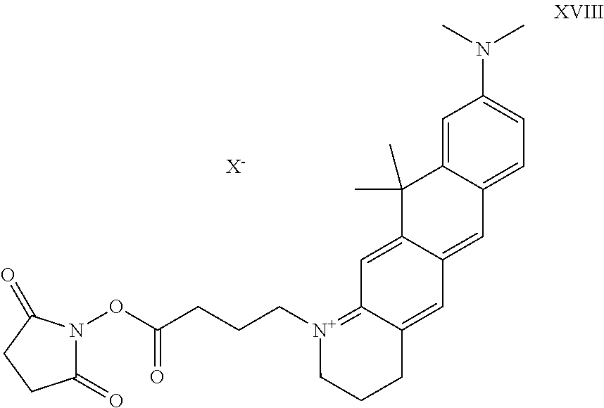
C1(=O)N(OC(=O)CCC[N+]2=C3C(=CC4=CC5=CC=C(N(C)C)C=C5C(C)(C)C4=C3)CCC2)C(=O)CC1.[X-]
